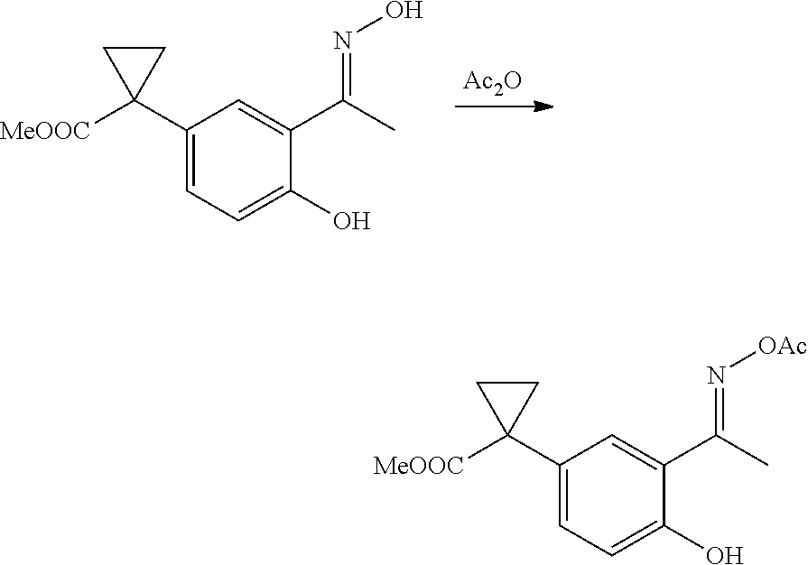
[Ac2O].C1(C2([MeOOC])CC2)=CC=C(O)C(C(C)=NO)=C1.C1(C2([MeOOC])CC2)=CC=C(O)C(C(C)=N[OAc])=C1
